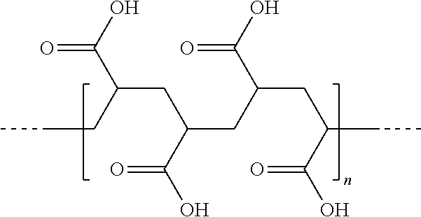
OC(=O)C(CCC)CC(CC(CC(CC)C(=O)O)C(O)=O)C(O)=O
